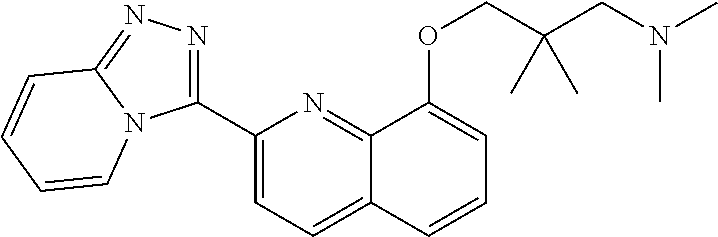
C1(C2=NN=C3N2C=CC=C3)=CC=C2C(=N1)C(OCC(CN(C)C)(C)C)=CC=C2
